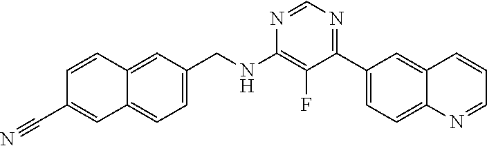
N1=CN=C(C2=CC=C3C(=C2)C=CC=N3)C(F)=C1NCC1=CC=C2C(=C1)C=CC(C#N)=C2
